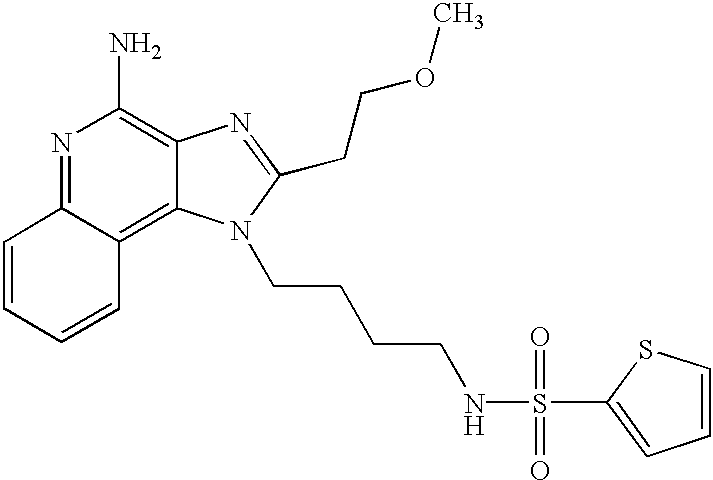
N1=C2C(=C3C(=C1N)N=C(CCOC)N3CCCCNS(=O)(=O)C1=CC=CS1)C=CC=C2
